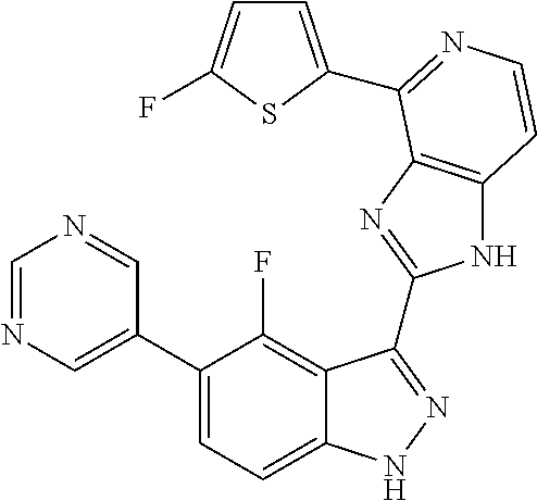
C1=C(C2=CC=C3C(=C2F)C(C2=NC4=C(N2)C=CN=C4C2=CC=C(F)S2)=NN3)C=NC=N1
